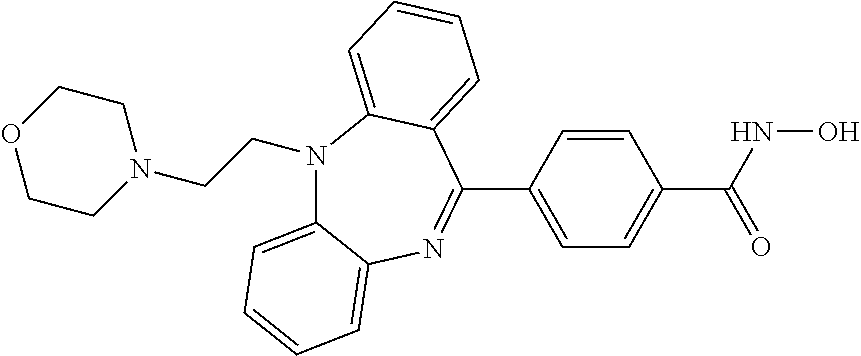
N1(CCN2CCOCC2)C2=CC=CC=C2N=C(C2=CC=C(C(NO)=O)C=C2)C2=CC=CC=C12
